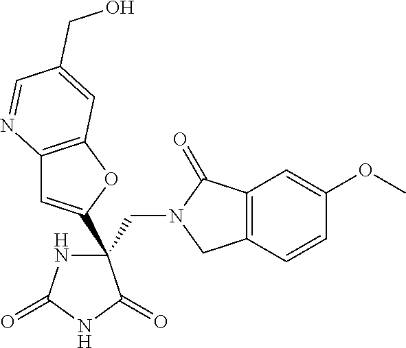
C(C1(C2=CC3=C(O2)C=C(CO)C=N3)NC(=O)NC1=O)N1CC2=C(C1=O)C=C(OC)C=C2
